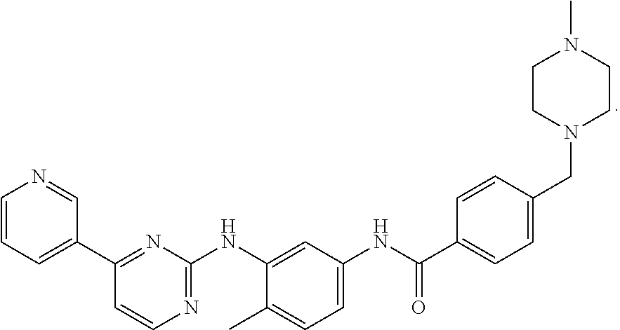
C1=CC=C(C2=NC(NC3=CC(NC(C4=CC=C(CN5CCN(C)CC5)C=C4)=O)=CC=C3C)=NC=C2)C=N1
